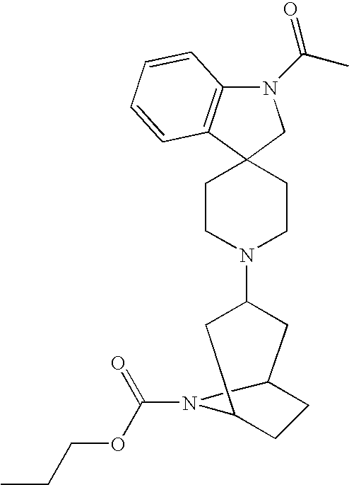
C1CN(C2CC3CCC(C2)N3C(=O)OCCC)CCC12CN(C(C)=O)C1=C2C=CC=C1
